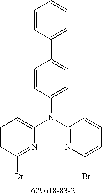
C1=CC(Br)=NC(N(C2=NC(Br)=CC=C2)C2=CC=C(C3=CC=CC=C3)C=C2)=C1
